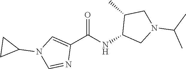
C1(C(NC2CN(C(C)C)CC2C)=O)=CN(C2CC2)C=N1
